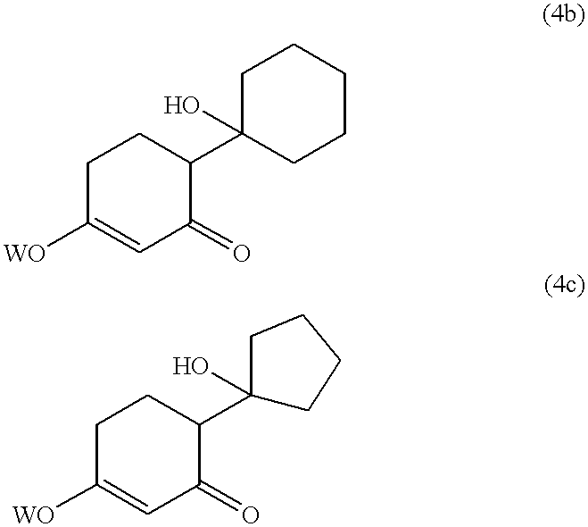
C1C([WO])=CC(=O)C(C2(O)CCCCC2)C1.C1C([WO])=CC(=O)C(C2(O)CCCC2)C1
